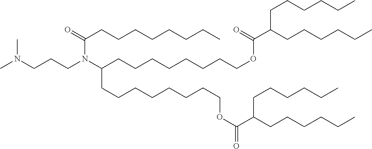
N(CCCN(C(CCCCCCCC)=O)C(CCCCCCCCOC(C(CCCCCC)CCCCCC)=O)CCCCCCCCOC(C(CCCCCC)CCCCCC)=O)(C)C
